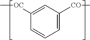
C1=CC=C([CO]C)C=C1[OC]C
